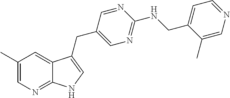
C1(C)=CN=C2C(=C1)C(CC1=CN=C(NCC3=CC=NC=C3C)N=C1)=CN2
